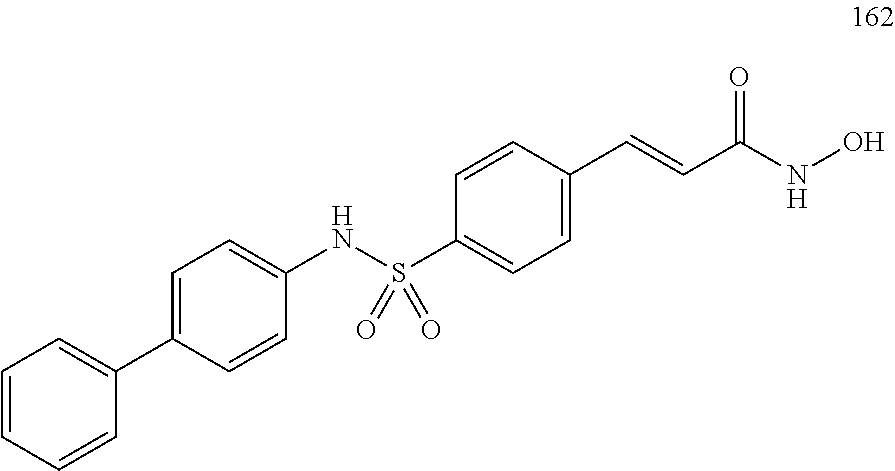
C1(S(NC2=CC=C(C3=CC=CC=C3)C=C2)(=O)=O)=CC=C(C=CC(NO)=O)C=C1
